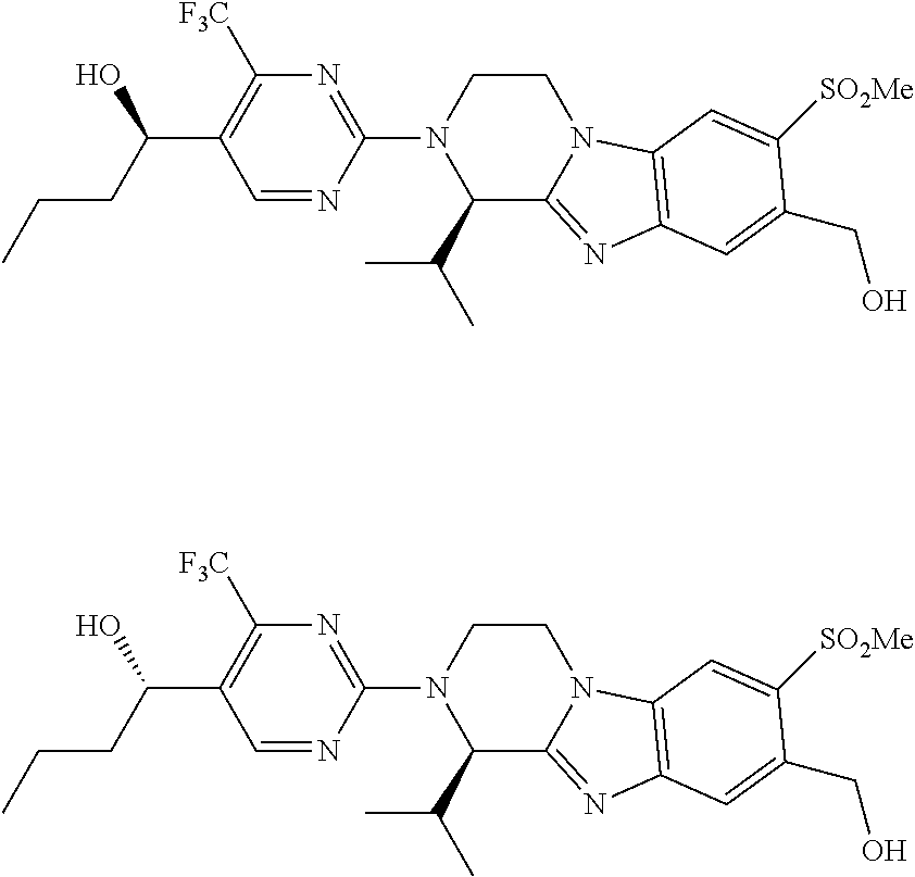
C1=NC(N2C(C(C)C)C3=NC4=C(N3CC2)C=C([SO2Me])C(CO)=C4)=NC([F3C])=C1C(O)CCC.C1=NC(N2C(C(C)C)C3=NC4=C(N3CC2)C=C([SO2Me])C(CO)=C4)=NC([F3C])=C1C(O)CCC
